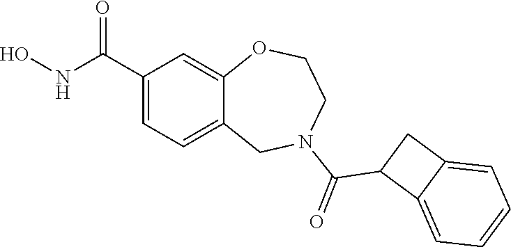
C1(C(NO)=O)=CC=C2C(=C1)OCCN(C(=O)C1C3=CC=CC=C3C1)C2
